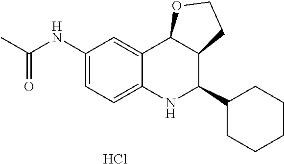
C12=CC(NC(C)=O)=CC=C1NC(C1CCCCC1)C1C2OCC1.Cl
